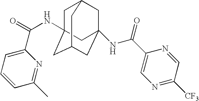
C1=C(C(=O)NC23CC4CC(NC(C5=CN=C([CF3])C=N5)=O)(CC(C2)C4)C3)N=C(C)C=C1
